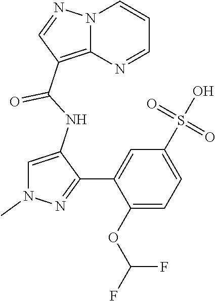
C1(NC(C2=C3N(N=C2)C=CC=N3)=O)=CN(C)N=C1C1=CC(S(O)(=O)=O)=CC=C1OC(F)F
